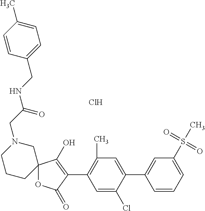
C12(OC(=O)C(C3=C(C)C=C(C4=CC(S(C)(=O)=O)=CC=C4)C(Cl)=C3)=C1O)CN(CC(NCC1=CC=C(C)C=C1)=O)CCC2.Cl
